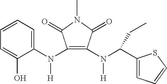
C1(=O)N(C)C(=O)C(N(C2=CC=CC=C2O)[H])=C1N(C(C1=CC=CS1)CC)[H]
